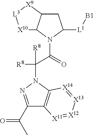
C1C2C(N(C(C(N3N=C(C(C)=O)C4=C3[X14]=[X13][X12]=[X11]4)([R8])[R8])=O)C1[L1][B1])[X10][L3][X9]2
